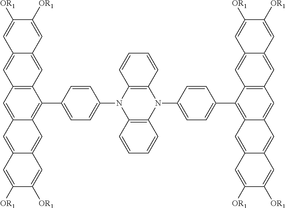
C12=C(N(C3=CC=C(C4=C5C(=CC6=C4C=C4C(=C6)C=C([OR1])C([OR1])=C4)C=C4C(=C5)C=C([OR1])C([OR1])=C4)C=C3)C3=C(N1C1=CC=C(C4=C5C(=CC6=C4C=C4C(=C6)C=C([OR1])C([OR1])=C4)C=C4C(=C5)C=C([OR1])C([OR1])=C4)C=C1)C=CC=C3)C=CC=C2
